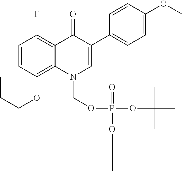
C(OC1=C2C(=C(F)C=C1)C(=O)C(C1=CC=C(OC)C=C1)=CN2COP(=O)(OC(C)(C)C)OC(C)(C)C)CC
